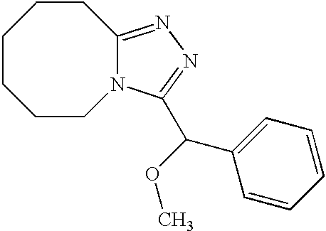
O(C)C(C1=CC=CC=C1)C1=NN=C2N1CCCCCC2
